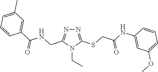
N1=C(SCC(NC2=CC(OC)=CC=C2)=O)N(CC)C(CNC(=O)C2=CC(C)=CC=C2)=N1
